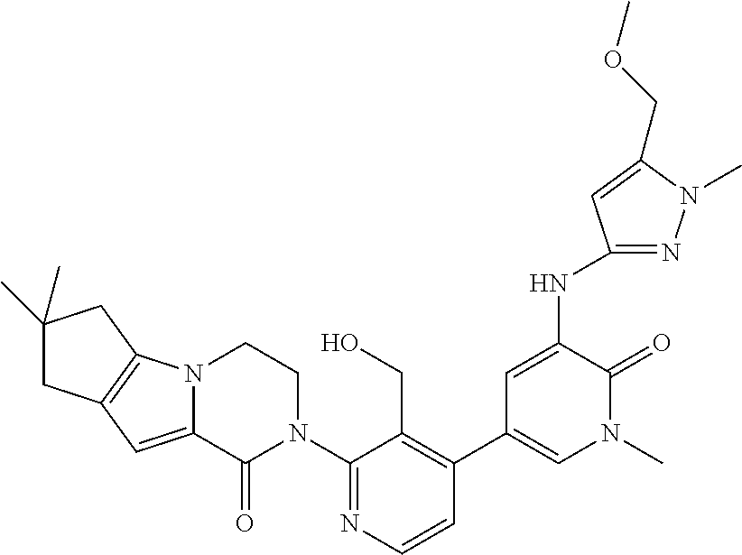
C12=C(N3C(=C1)C(=O)N(C1=NC=CC(C4=CN(C)C(=O)C(NC5=NN(C)C(COC)=C5)=C4)=C1CO)CC3)CC(C)(C)C2
